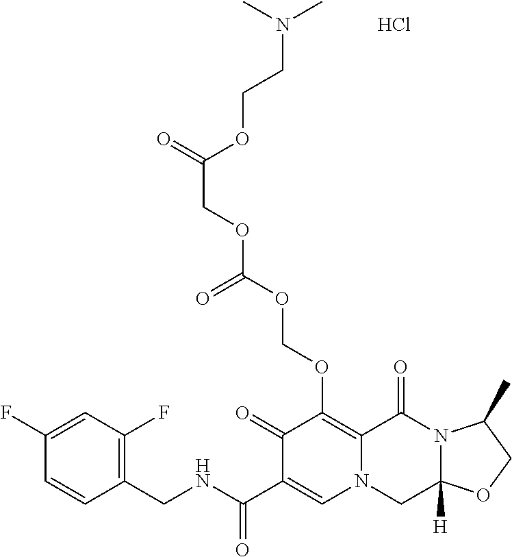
C1(F)=CC(F)=C(CNC(C2=CN3C(=C(OCOC(OCC(OCCN(C)C)=O)=O)C2=O)C(=O)N2C([H])(C3)OCC2C)=O)C=C1.Cl
